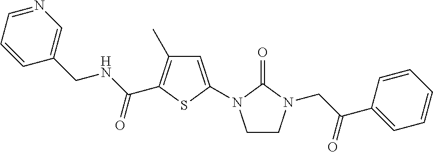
C1=C(N2CCN(CC(=O)C3=CC=CC=C3)C2=O)SC(C(NCC2=CN=CC=C2)=O)=C1C
